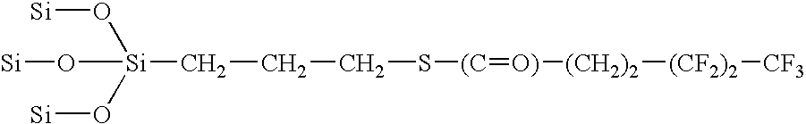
O([Si](O[Si])(O[Si])CCCS[(C]=[O)][(CH2)2][(CF2)2][CF3])[Si]
